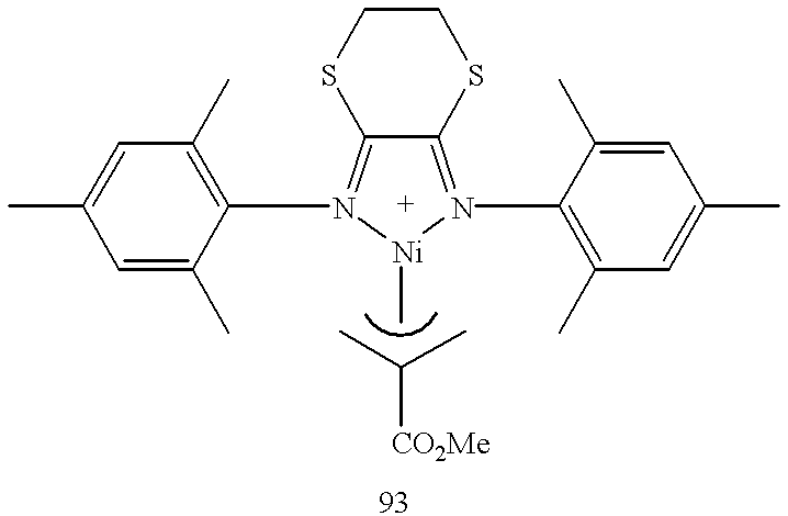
C12=N(C3=C(C)C=C(C)C=C3C)[Ni](C)N(C3=C(C)C=C(C)C=C3C)=C1SCCS2.CC(C)[CO2Me]
